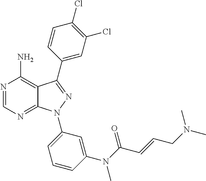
N1=CN=C2C(=C1N)C(C1=CC(Cl)=C(Cl)C=C1)=NN2C1=CC=CC(N(C(C=CCN(C)C)=O)C)=C1
